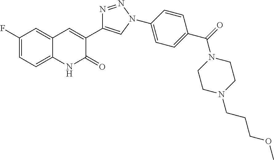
C1(F)=CC=C2C(=C1)C=C(C1=CN(C3=CC=C(C(N4CCN(CCCOC)CC4)=O)C=C3)N=N1)C(=O)N2
